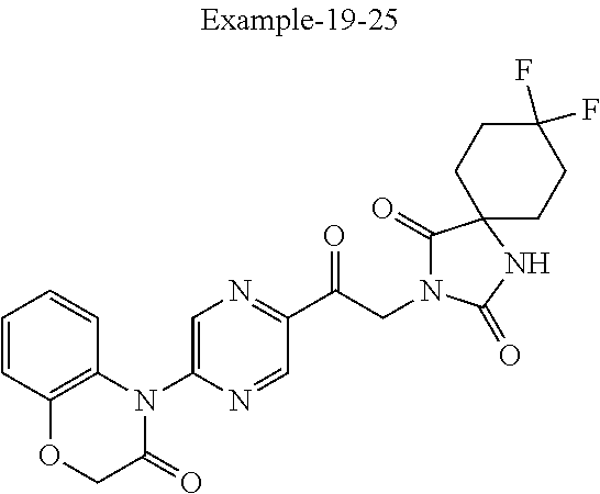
C1(C(CN2C(=O)C3(NC2=O)CCC(F)(F)CC3)=O)=NC=C(N2C3=C(OCC2=O)C=CC=C3)N=C1
